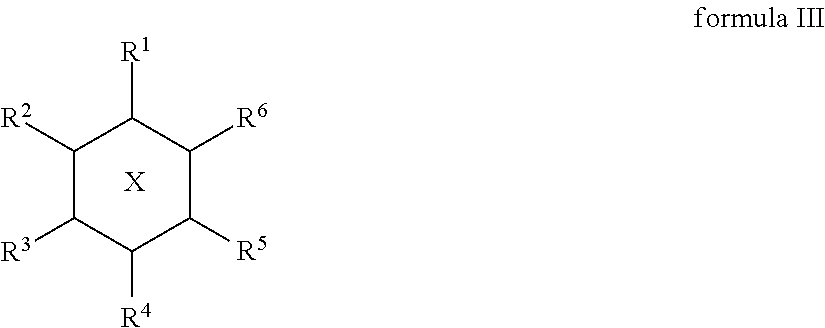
C1([R2])C([R3])C([R4])C([R5])C([R6])C1[R1].[X]
